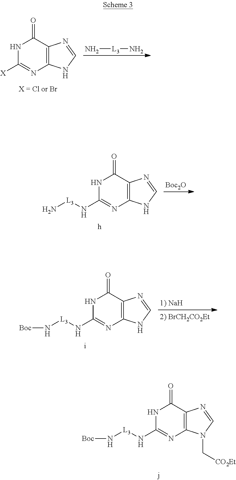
N[L3]N.N1C([X])=NC2=C(C1=O)N=CN2.[Boc2O].N1C(N[L3]N)=NC2=C(C1=O)N=CN2.N1C(N[L3]N[Boc])=NC2=C(C1=O)N=CN2.N1C(N[L3]N[Boc])=NC2=C(C1=O)N=CN2C[CO2Et]
